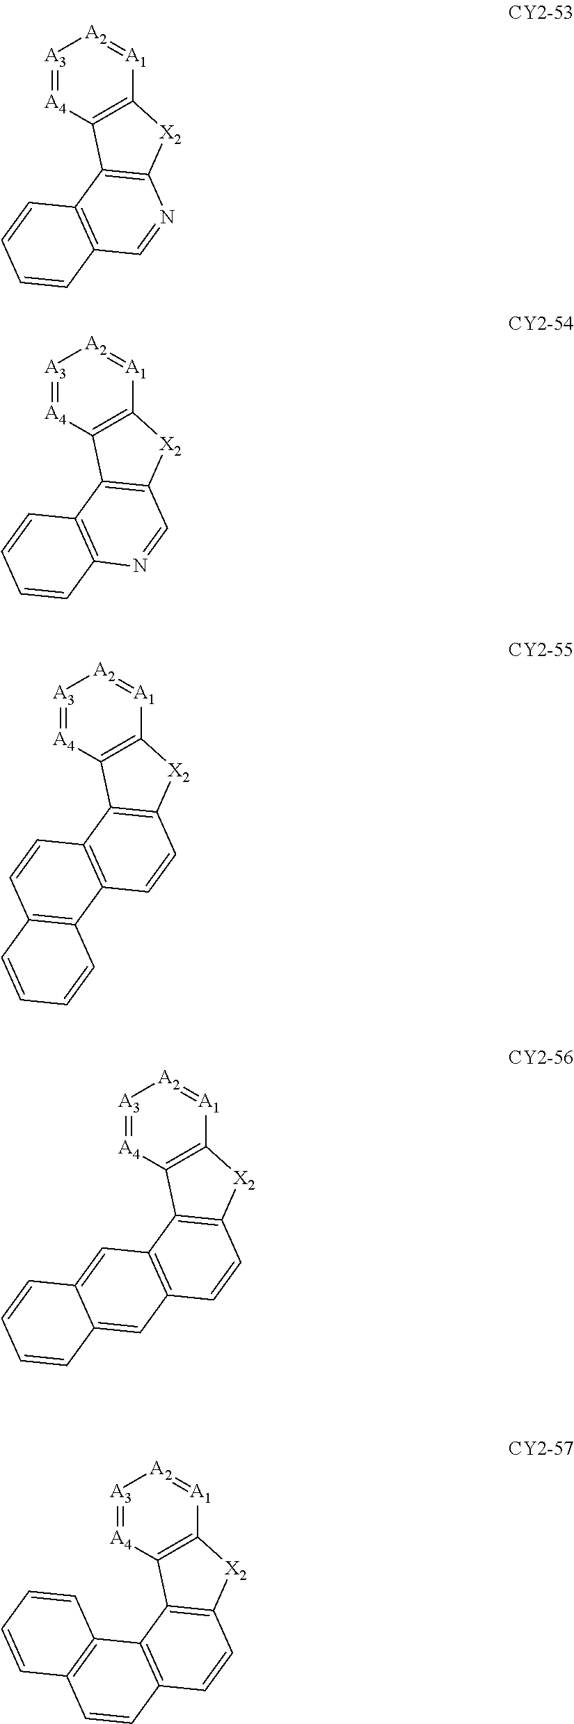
[A3]1=[A4]C2=C([A1]=[A2]1)[X2]C1=C2C2=C(C=N1)C=CC=C2.[A3]1=[A4]C2=C([A1]=[A2]1)[X2]C1=C2C2=C(N=C1)C=CC=C2.[A3]1=[A4]C2=C([A1]=[A2]1)[X2]C1=C2C2=C(C=C1)C1=C(C=C2)C=CC=C1.[A3]1=[A4]C2=C([A1]=[A2]1)[X2]C1=C2C2=C(C=C1)C=C1C(=C2)C=CC=C1.[A3]1=[A4]C2=C([A1]=[A2]1)[X2]C1=C2C2=C(C=C1)C=CC1=C2C=CC=C1
